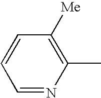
C1([Me])=C(C)N=CC=C1
